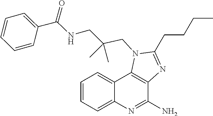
C1=CC=CC(C(=O)NCC(C)(C)CN2C(CCCC)=NC3=C2C2=CC=CC=C2N=C3N)=C1
